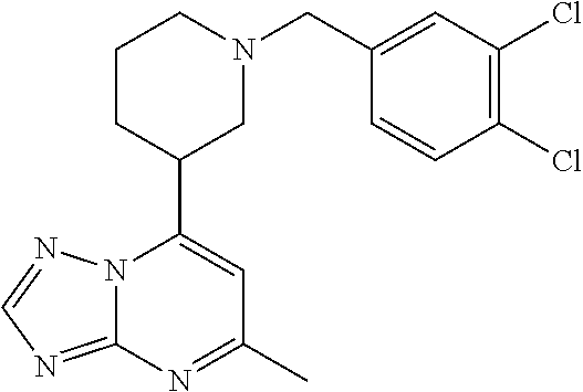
N12C(=NC=N1)N=C(C)C=C2C1CN(CC2=CC(Cl)=C(Cl)C=C2)CCC1
